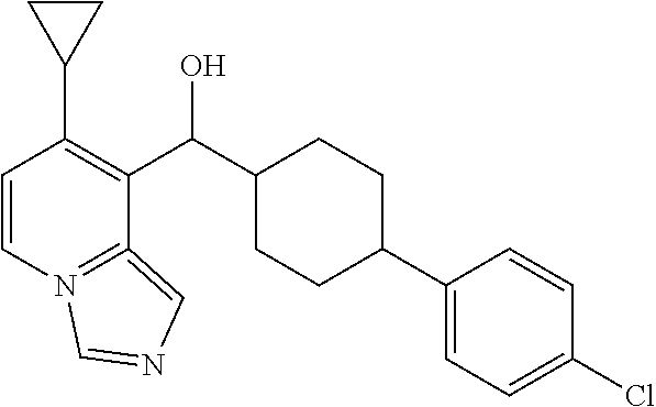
C1(C(C2=C(C3CC3)C=CN3=C2=CN=C3)O)CCC(C2=CC=C(Cl)C=C2)CC1
